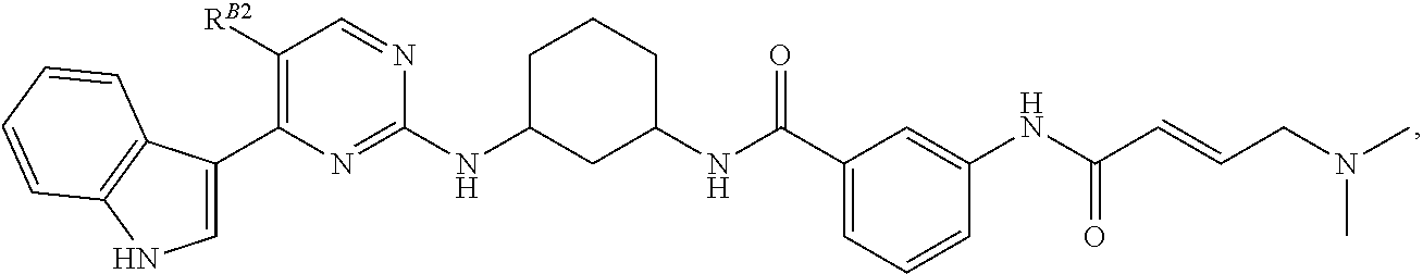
C1([RB2])=C(C2=CNC3=C2C=CC=C3)N=C(NC2CC(NC(C3=CC=CC(NC(C=CCN(C)C)=O)=C3)=O)CCC2)N=C1
